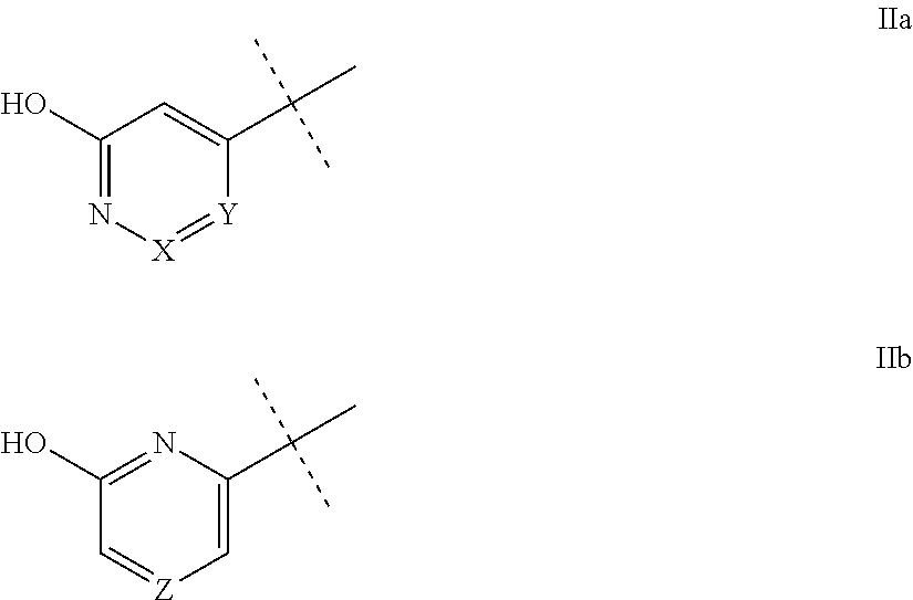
C1(O)=N[X]=[Y]C(C(C)(C)C)=C1.C1(O)=NC(C(C)(C)C)=C[Z]=C1
